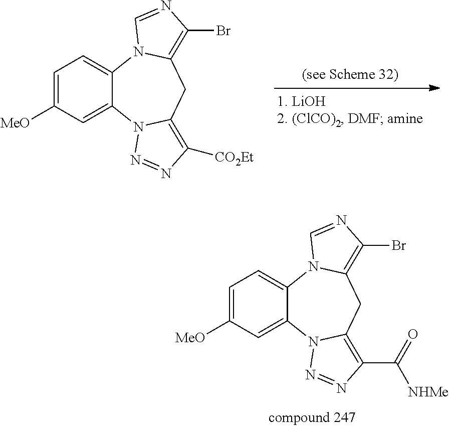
C1=C([MeO])C=C2C(=C1)N1C(=C(Br)N=C1)CC1=C(C([NHMe])=O)N=NN21.C1=C([MeO])C=C2C(=C1)N1C(=C(Br)N=C1)CC1=C([CO2Et])N=NN21
